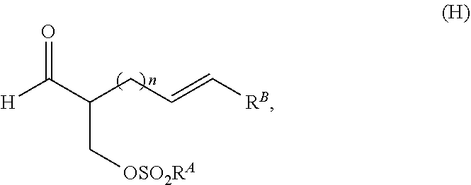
[H]C(C(CC=C[RB])C[OSO2RA])=O
